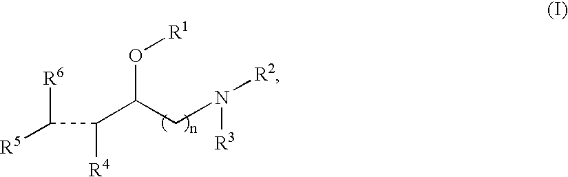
[R5]C([R6])C(C(CN([R2])[R3])O[R1])[R4]
